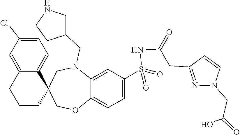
OC(=O)CN1N=C(CC(NS(=O)(=O)C2=CC=C3C(=C2)N(CC2CCNC2)CC2(C4=CC=C(Cl)C=C4CCC2)CO3)=O)C=C1
